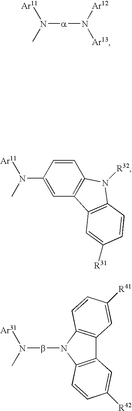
[a](N(C)[Ar11])N([Ar12])[Ar13].b(N(C)[Ar31])N1C2=C(C3=C1C=CC([R42])=C3)C=C([R41])C=C2.C12=C(C=C(N(C)[Ar11])C=C1)C1=C(C=CC([R31])=C1)N2[R32]
